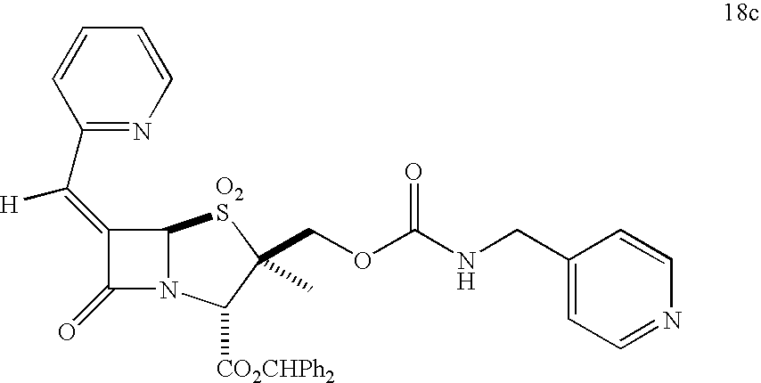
C1(=C(C2=NC=CC=C2)[H])C(=O)N2C1[O2S]C(COC(NCC1=CC=NC=C1)=O)(C)C2[CO2CHPh2]
